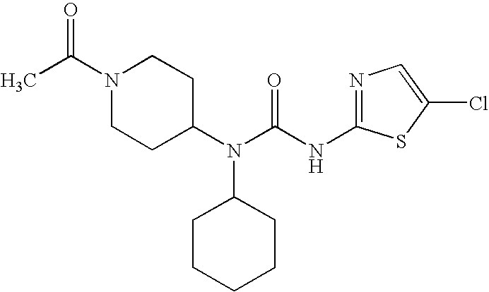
N1=C(NC(N(C2CCN(C(C)=O)CC2)C2CCCCC2)=O)SC(Cl)=C1
